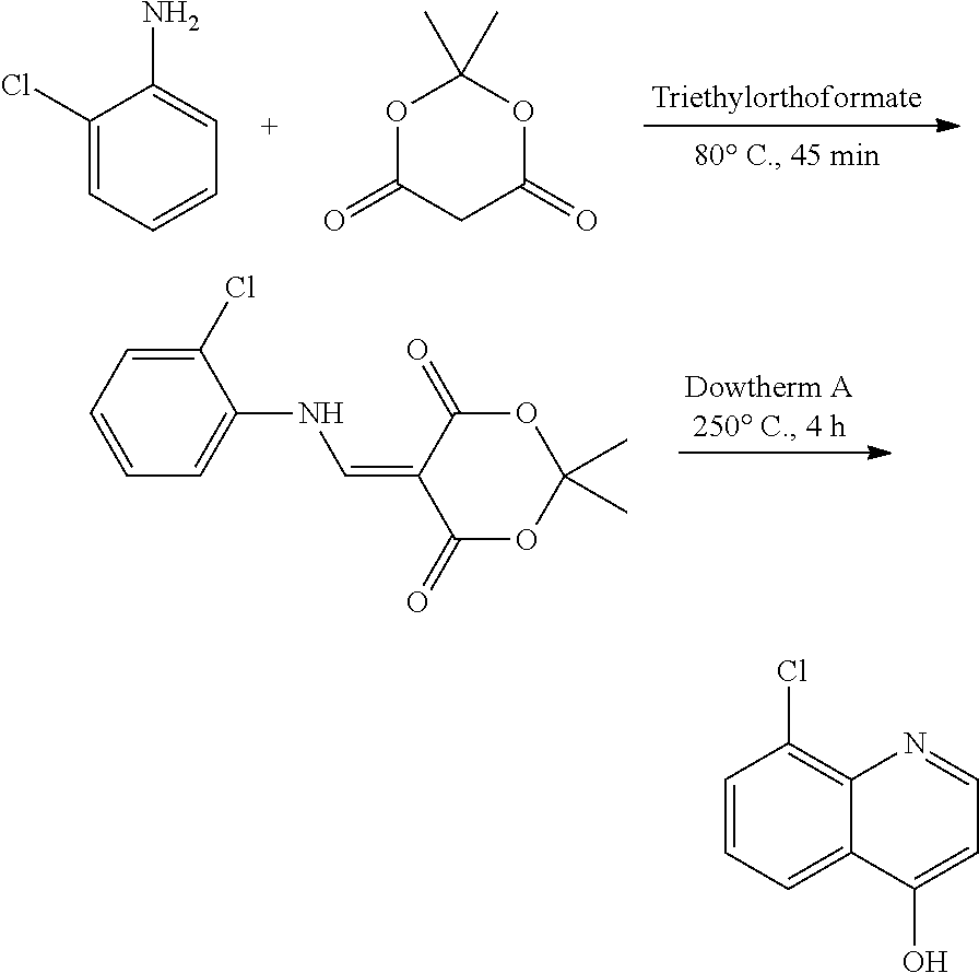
C1(Cl)=CC=CC=C1N.O1C(=O)CC(=O)OC1(C)C.C1(NC=C2C(=O)OC(C)(C)OC2=O)=CC=CC=C1Cl.C1=CC=C2C(=C1Cl)N=CC=C2O
